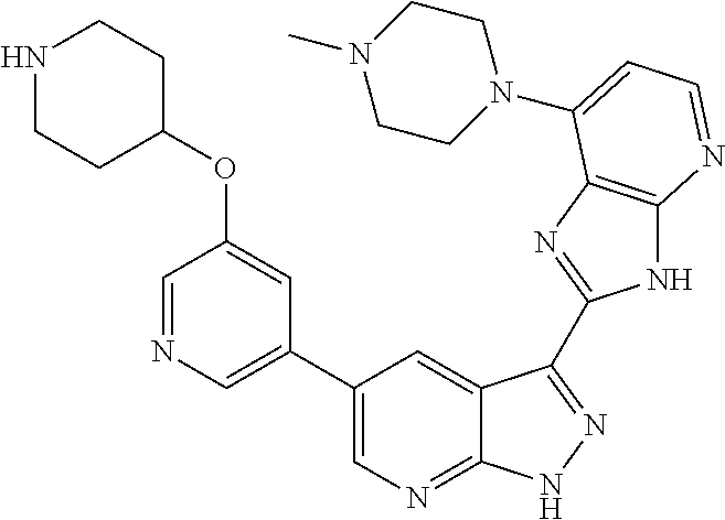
C1(C2=CN=CC(OC3CCNCC3)=C2)=CN=C2C(=C1)C(C1=NC3=C(N1)N=CC=C3N1CCN(C)CC1)=NN2
